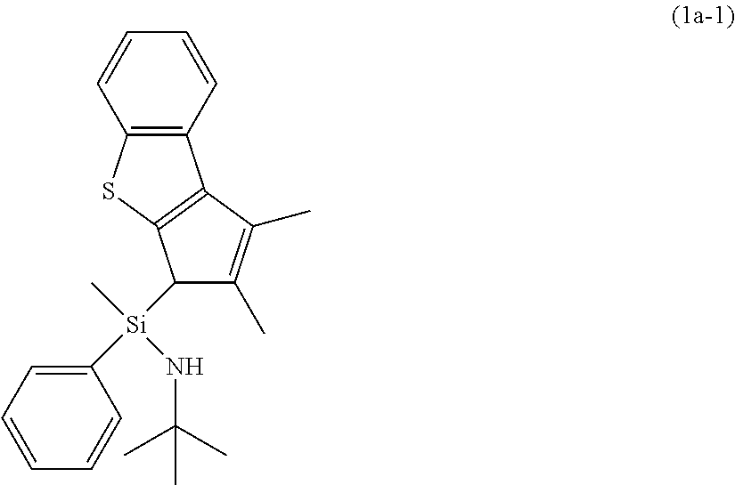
C1([Si](C)(C2=CC=CC=C2)NC(C)(C)C)C(C)=C(C)C2=C1SC1=C2C=CC=C1
